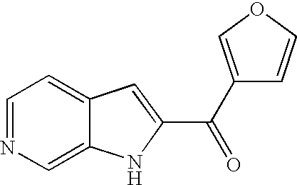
C1=NC=C2C(=C1)C=C(C(C1=COC=C1)=O)N2
